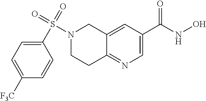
C12=NC=C(C(NO)=O)C=C1CN(S(=O)(=O)C1=CC=C([F3C])C=C1)CC2
